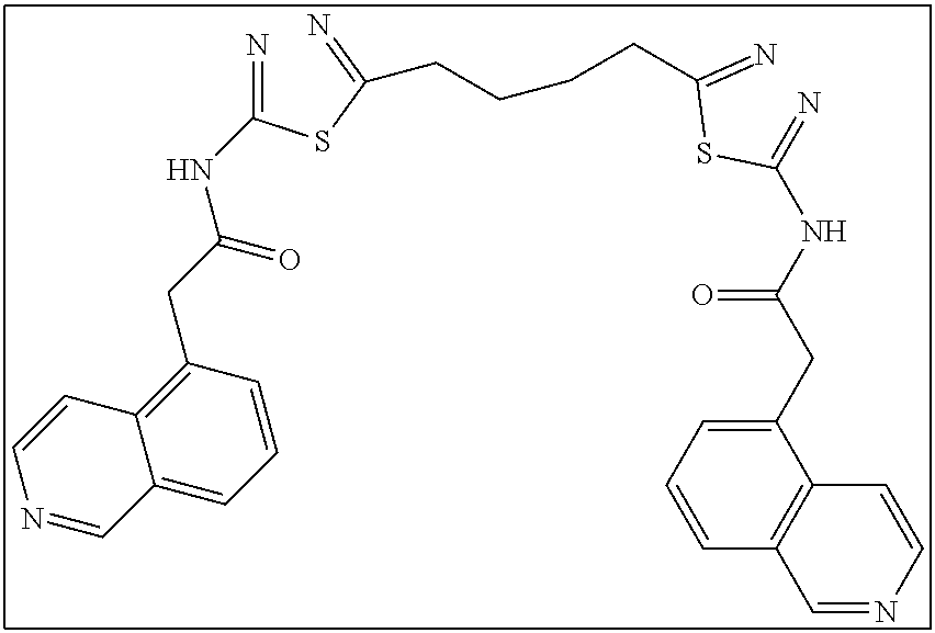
C(CCCC(SC(=N)NC(=O)CC1=CC=CC2=C1C=CN=C2)=N)C(SC(=N)NC(=O)CC1=C2C(=CC=C1)C=NC=C2)=N
